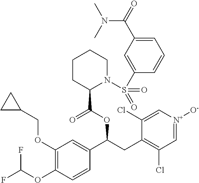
C1(OCC2CC2)=C(OC(F)F)C=CC(C(OC(=O)C2N(S(=O)(=O)C3=CC(C(=O)N(C)C)=CC=C3)CCCC2)CC2=C(Cl)C=[N+]([O-])C=C2Cl)=C1
